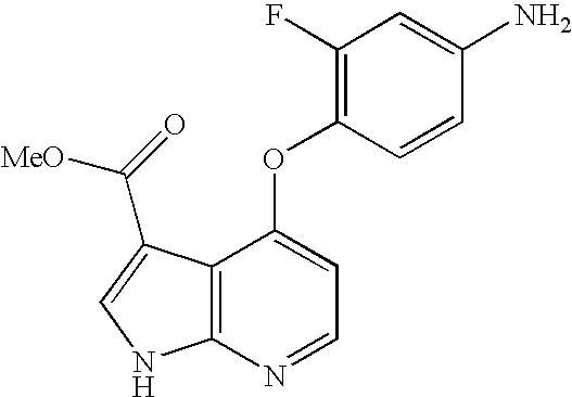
O(C1=CC=NC2=C1C(C([MeO])=O)=CN2)C1=C(F)C=C(N)C=C1
